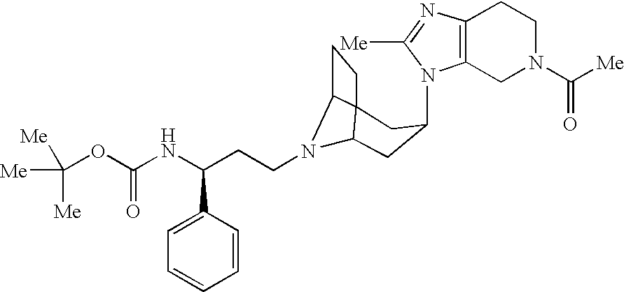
N1(C2CC3N(CCC(NC(OC([Me])([Me])[Me])=O)C4=CC=CC=C4)C4C3(CC4)C2)C2=C(N=C1[Me])CCN(C([Me])=O)C2
